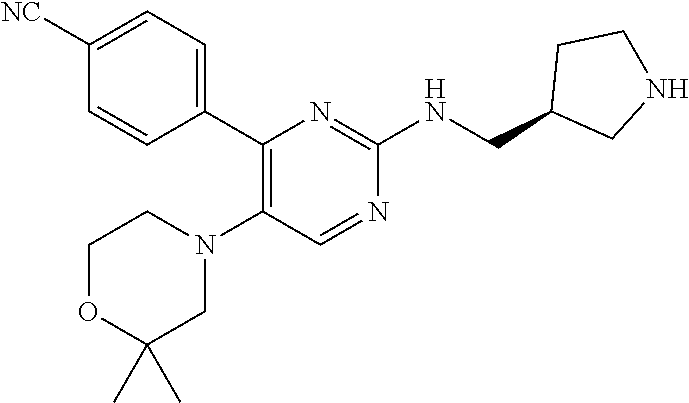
C1(C2=CC=C([NC])C=C2)=C(N2CCOC(C)(C)C2)C=NC(NCC2CNCC2)=N1
